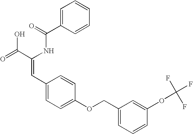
C1=C(C(=O)NC(C(=O)O)=CC2=CC=C(OCC3=CC=CC(OC(F)(F)F)=C3)C=C2)C=CC=C1
